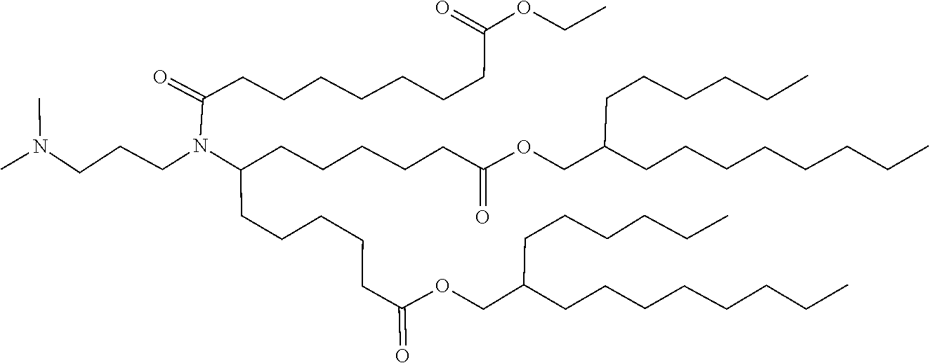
C(=O)(CCCCCCCC(=O)OCC)N(CCCN(C)C)C(CCCCCC(OCC(CCCCCCCC)CCCCCC)=O)CCCCCC(OCC(CCCCCCCC)CCCCCC)=O
